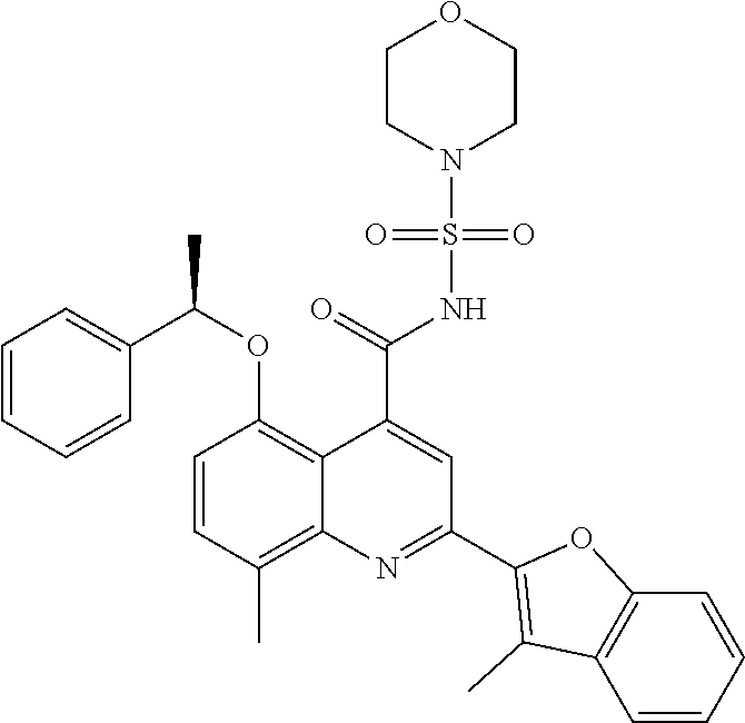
C1=CC(C)=C2C(=C1OC(C1=CC=CC=C1)C)C(C(=O)NS(N1CCOCC1)(=O)=O)=CC(C1=C(C)C3=C(O1)C=CC=C3)=N2
